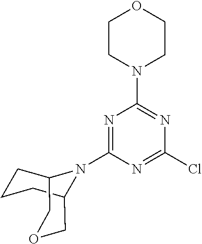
N1=C(N2C3COCC2CCC3)N=C(Cl)N=C1N1CCOCC1
